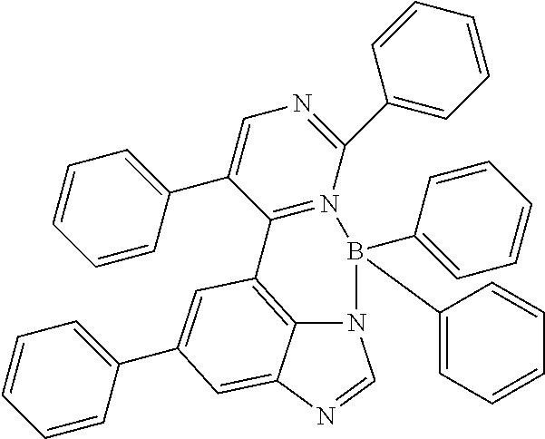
N12C3=C(C=C(C4=CC=CC=C4)C=C3N=C1)C1=N(B2(C2=CC=CC=C2)C2=CC=CC=C2)C(C2=CC=CC=C2)=NC=C1C1=CC=CC=C1
